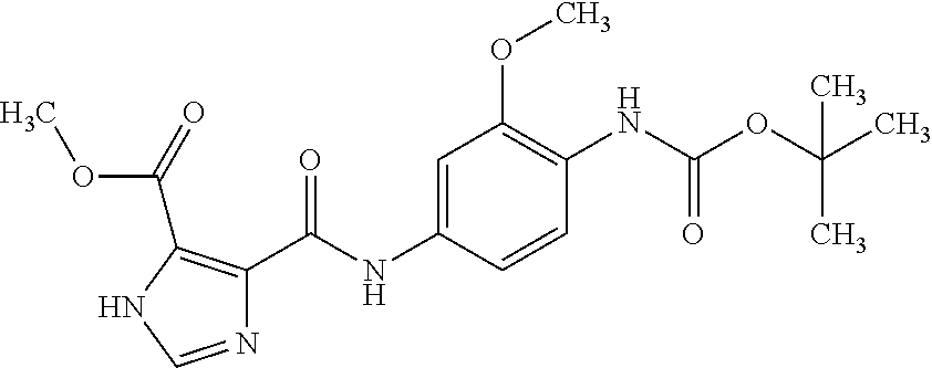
N1=CNC(C(=O)OC)=C1C(=O)NC1=CC(OC)=C(NC(OC(C)(C)C)=O)C=C1
